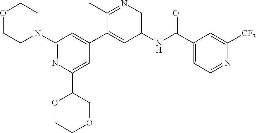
C1(C(NC2=CN=C(C)C(C3=CC(N4CCOCC4)=NC(C4COCCO4)=C3)=C2)=O)=CC=NC([CF3])=C1
